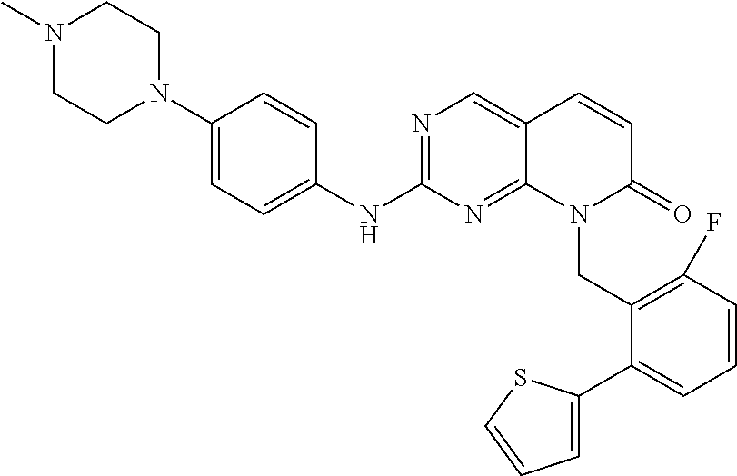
N1(C)CCN(C2=CC=C(NC3=NC=C4C(=N3)N(CC3=C(F)C=CC=C3C3=CC=CS3)C(=O)C=C4)C=C2)CC1
